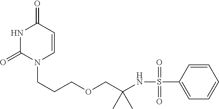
N1C(=O)N(CCCOCC(NS(C2=CC=CC=C2)(=O)=O)(C)C)C=CC1=O
